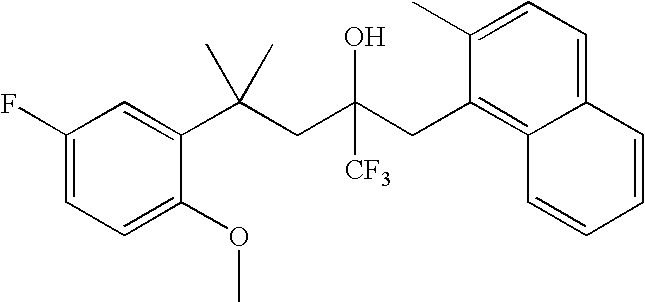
C1=C(OC)C(C(CC(CC2=C3C(=CC=C2C)C=CC=C3)([CF3])O)(C)C)=CC(F)=C1
